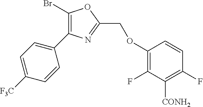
C1(C2=C(Br)OC(COC3=C(F)C([CONH2])=C(F)C=C3)=N2)=CC=C([F3C])C=C1
